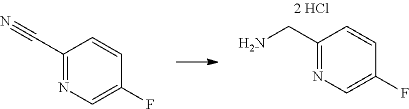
C1(C#N)=NC=C(F)C=C1.C1(CN)=NC=C(F)C=C1
